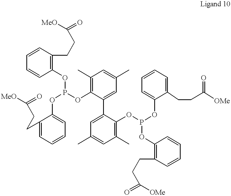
C1(CCC(=O)[MeO])=CC=CC=C1OP(OC1=C(C)C=C(C)C=C1C1=CC(C)=CC(C)=C1OP(OC1=C(CCC(=O)[OMe])C=CC=C1)OC1=CC=CC=C1CCC([OMe])=O)OC1=C(CCC(=O)[MeO])C=CC=C1
